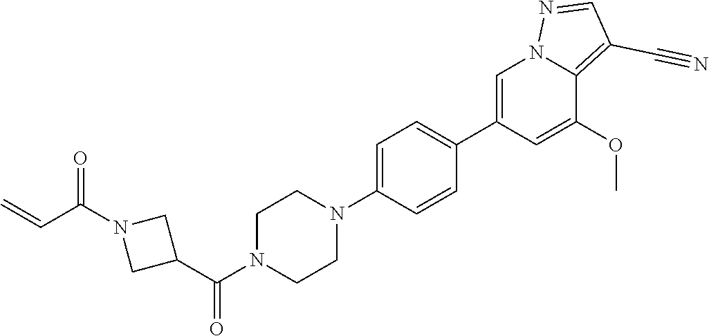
C1=C(C2=CC=C(N3CCN(C(=O)C4CN(C(C=C)=O)C4)CC3)C=C2)C=C(OC)C2=C(C#N)C=NN12
